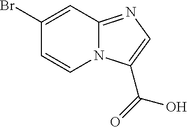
C1=CN2C(=NC=C2C(=O)O)C=C1Br
